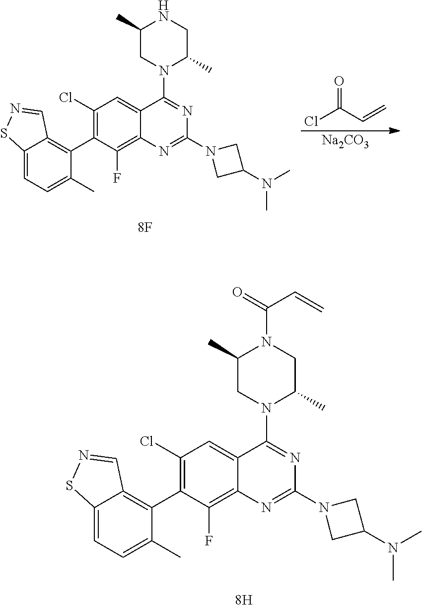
C1(Cl)=C(C2=C3C(=CC=C2C)SN=C3)C(F)=C2C(=C1)C(N1C(C)CN(C(=O)C=C)C(C)C1)=NC(N1CC(N(C)C)C1)=N2.C1(Cl)=C(C2=C3C(=CC=C2C)SN=C3)C(F)=C2C(=C1)C(N1C(C)CNC(C)C1)=NC(N1CC(N(C)C)C1)=N2.ClC(C=C)=O.[Na2CO3]
